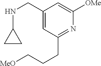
C1(CNC2CC2)=CC(CCC[MeO])=NC([OMe])=C1
